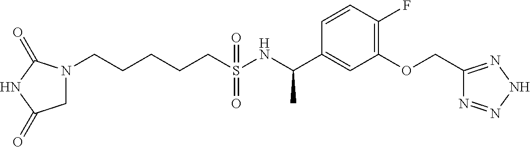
N1(CCCCCS(NC(C2=CC(OCC3=NNN=N3)=C(F)C=C2)C)(=O)=O)CC(=O)NC1=O
